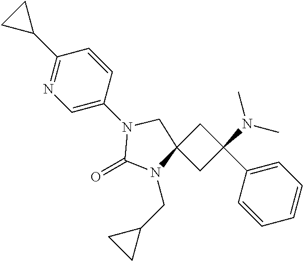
C1C(C2=CC=CC=C2)(N(C)C)CC12N(CC1CC1)C(=O)N(C1=CN=C(C3CC3)C=C1)C2
